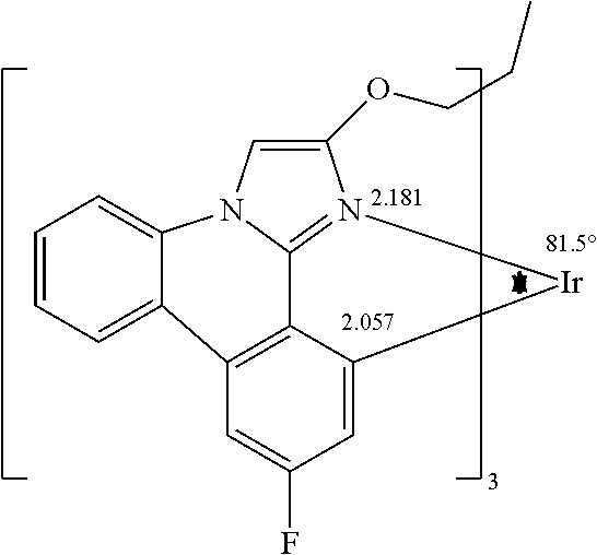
C1=CC=C2C3=C4C5=N(C(OCCC)=CN5C2=C1)[Ir]C4=CC(F)=C3
